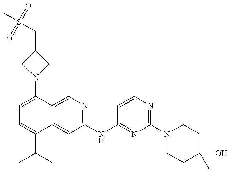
C1=C(N2CC(CS(C)(=O)=O)C2)C2=CN=C(NC3=NC(N4CCC(O)(C)CC4)=NC=C3)C=C2C(C(C)C)=C1
